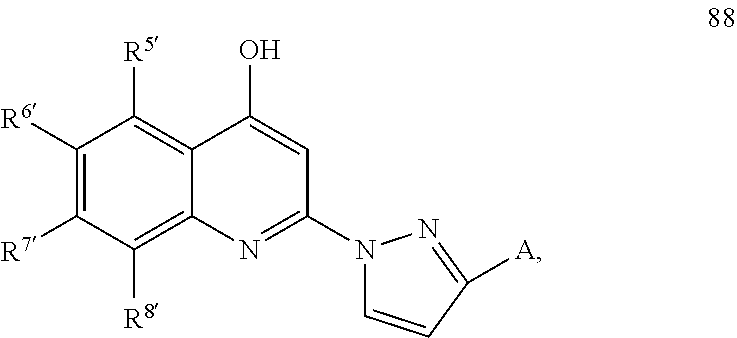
C12=C([R8])C([R7])=C([R6])C([R5])=C1C(O)=CC(N1C=CC([A])=N1)=N2
